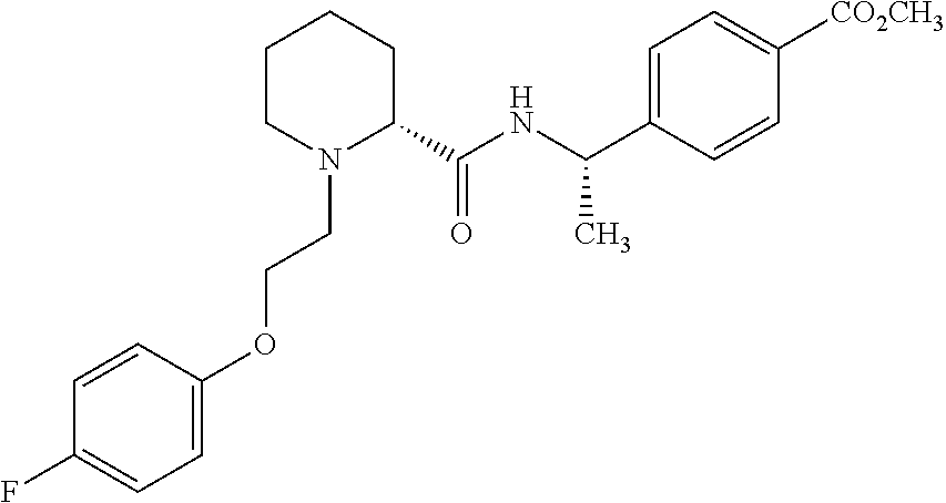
C1=C(OCCN2C(C(=O)NC(C)C3=CC=C([CO2CH3])C=C3)CCCC2)C=CC(F)=C1
